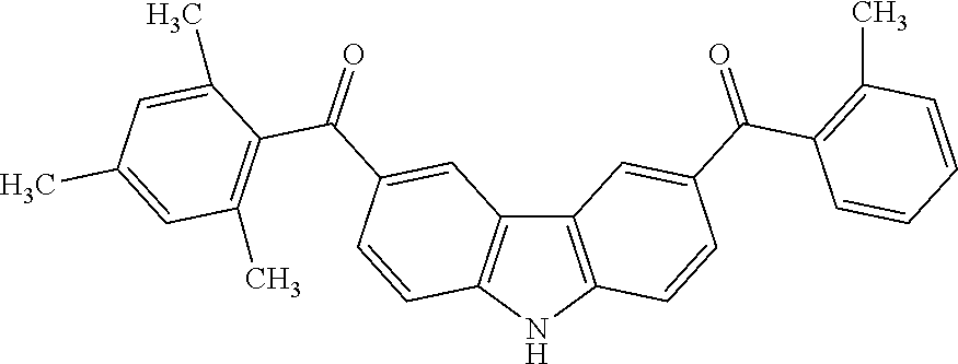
C12=C(NC3=C1C=C(C(=O)C1=C(C)C=C(C)C=C1C)C=C3)C=CC(C(C1=C(C)C=CC=C1)=O)=C2
